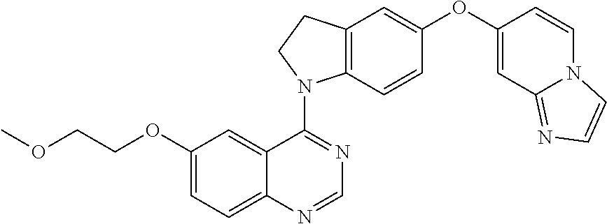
N1=C(N2C3=C(C=C(OC4=CC5=NC=CN5C=C4)C=C3)CC2)C2=CC(OCCOC)=CC=C2N=C1
